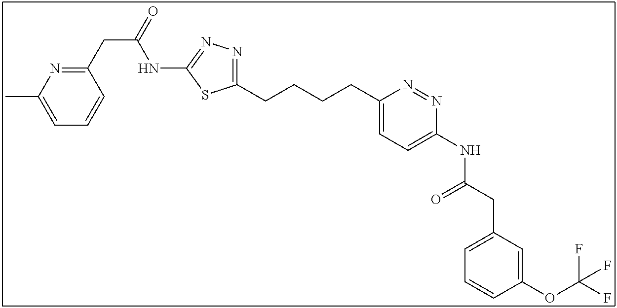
C1(CCCCC2=NN=C(NC(CC3=NC(C)=CC=C3)=O)S2)=CC=C(NC(CC2=CC=CC(OC(F)(F)F)=C2)=O)N=N1
